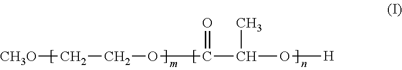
C([CH3O])COC(C(O[H])C)=O
